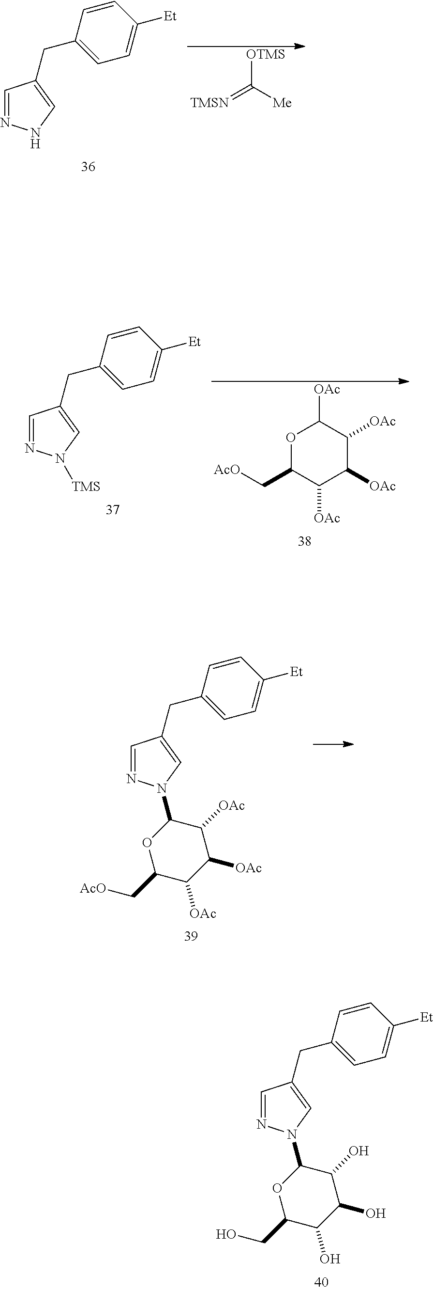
C1=NN(C2OC(CO)C(O)C(O)C2O)C=C1CC1=CC=C([Et])C=C1.C1=NN(C2OC(C[AcO])C([OAc])C([OAc])C2[OAc])C=C1CC1=CC=C([Et])C=C1.C1=NNC=C1CC1=CC=C([Et])C=C1.[OTMS]C([Me])=[TMSN].C1=NN([TMS])C=C1CC1=CC=C([Et])C=C1.O1C(C[AcO])C([OAc])C([OAc])C([OAc])C1[OAc]
